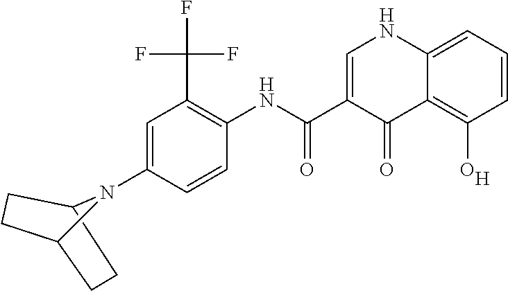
C12=CC=CC(O)=C1C(=O)C(C(NC1=C(C(F)(F)F)C=C(N3C4CCC3CC4)C=C1)=O)=CN2.[H]
